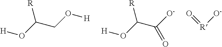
[H]OC(CO[H])[R].[H]OC(C([O-])=O)[R].[O-][R]=O
